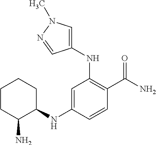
C1(NC2CCCCC2N)=CC(NC2=CN(C)N=C2)=C(C(N)=O)C=C1
